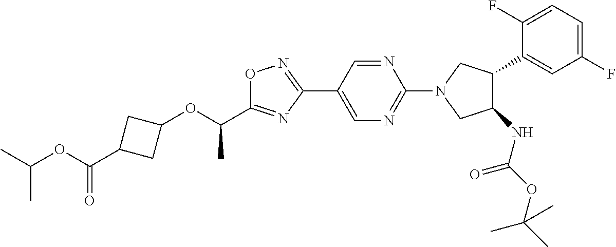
C1(NC(OC(C)(C)C)=O)C(C2=CC(F)=CC=C2F)CN(C2=NC=C(C3=NOC(C(C)OC4CC(C(OC(C)C)=O)C4)=N3)C=N2)C1
